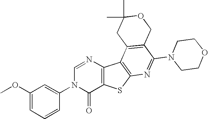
N1=CN(C2=CC(OC)=CC=C2)C(=O)C2=C1C1=C(S2)N=C(N2CCOCC2)C2=C1CC(C)(C)OC2
